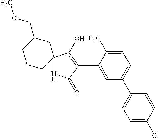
N1C2(C(O)=C(C3=CC(C4=CC=C(Cl)C=C4)=CC=C3C)C1=O)CCCC(COC)C2
